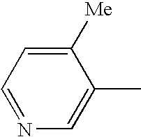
C1([Me])=CC=NC=C1C
